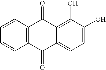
C1=CC=CC2=C1C(=O)C1=C(O)C(O)=CC=C1C2=O
